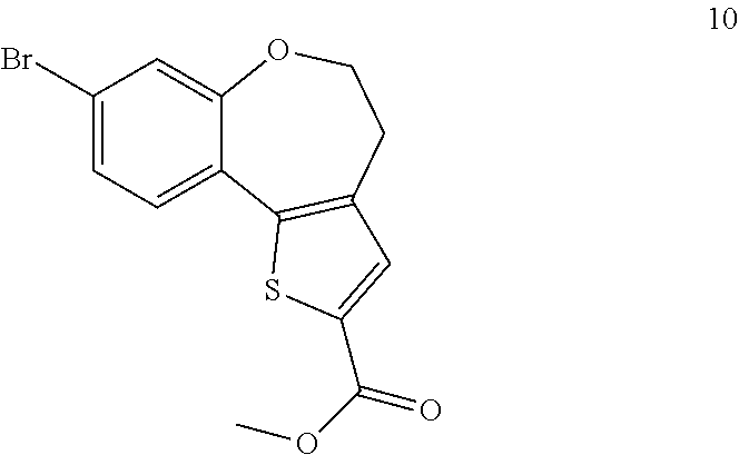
C1(Br)=CC=C2C(=C1)OCCC1=C2SC(C(OC)=O)=C1
